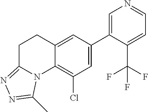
N1=CC=C(C(F)(F)F)C(C2=CC(Cl)=C3C(=C2)CCC2=NN=C(C)N32)=C1
